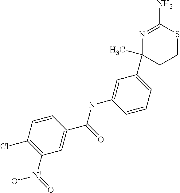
N1=C(N)SCCC1(C)C1=CC=CC(NC(=O)C2=CC([N+](=O)[O-])=C(Cl)C=C2)=C1
